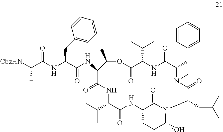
C1=CC(CC2N(C)C(=O)C(CC(C)C)N3C(O)CCC(NC(=O)C(C(C)C)NC(=O)C(NC(C(NC(C([CbzHN])C)=O)CC4=CC=CC=C4)=O)C(C)OC(=O)C(C(C)C)NC2=O)C3=O)=CC=C1
